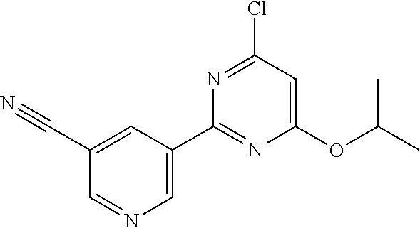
C1=C(C2=NC(OC(C)C)=CC(Cl)=N2)C=C(C#N)C=N1
